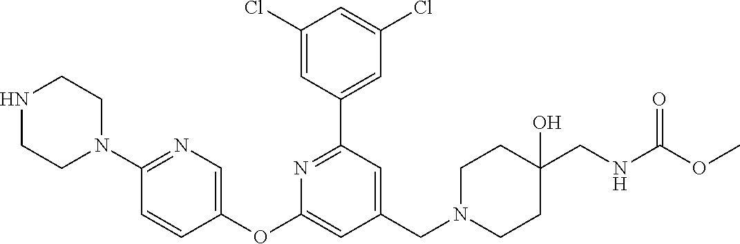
N1CCN(C2=NC=C(OC3=CC(CN4CCC(CNC(OC)=O)(O)CC4)=CC(C4=CC(Cl)=CC(Cl)=C4)=N3)C=C2)CC1
